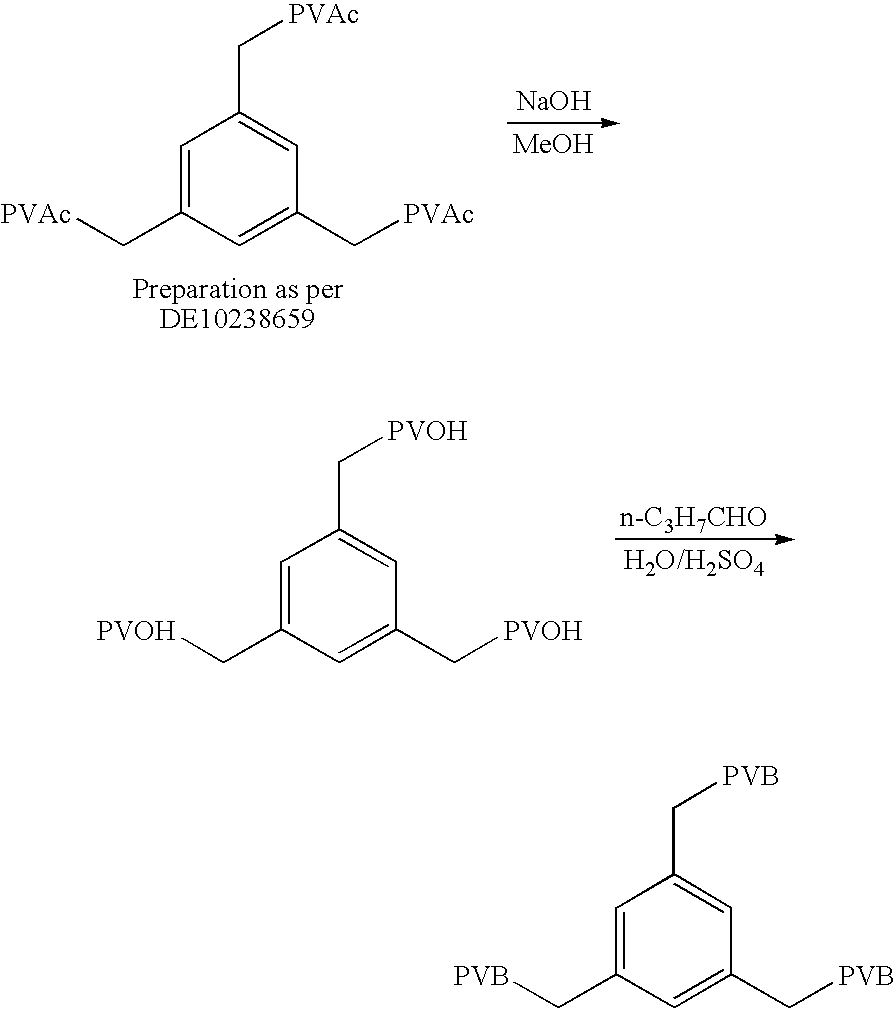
[NaOH].[MeOH].C1=C(C[PVAc])C=C(C[PVAc])C=C1C[PVAc].[n-C3H7CHO].[H2O/H2SO4].C1=C(C[PVOH])C=C(C[PVOH])C=C1C[PVOH].C1=C(C[PVB])C=C(C[PVB])C=C1C[PVB]
